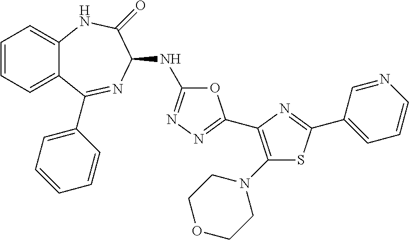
C1=CC=C2C(=C1)NC(=O)C(NC1=NN=C(C3=C(N4CCOCC4)SC(C4=CC=CN=C4)=N3)O1)N=C2C1=CC=CC=C1
